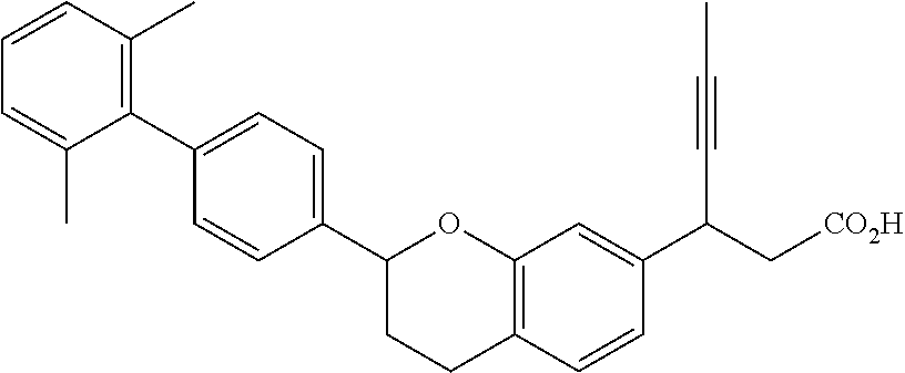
C1(C2CCC3=C(O2)C=C(C(C[CO2H])C#CC)C=C3)=CC=C(C2=C(C)C=CC=C2C)C=C1
